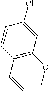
C1=CC(C=C)=C(OC)C=C1Cl
